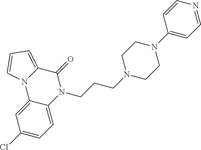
C12=CC(Cl)=CC=C1N(CCCN1CCN(C3=CC=NC=C3)CC1)C(=O)C1=CC=CN21
